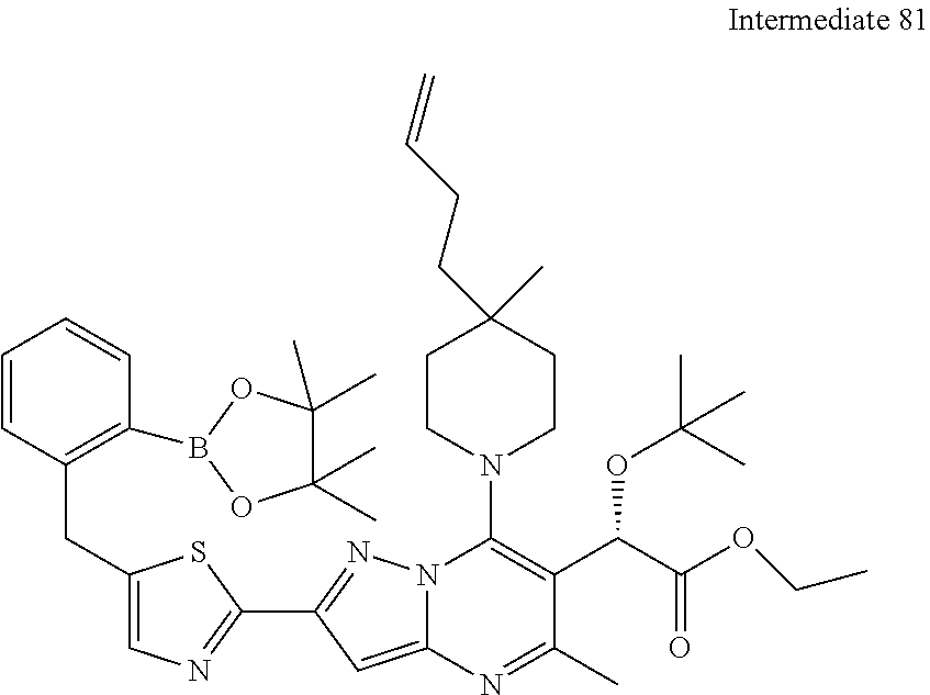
C1=CC(CC2=CN=C(C3=NN4C(=C3)N=C(C)C(C(C(OCC)=O)OC(C)(C)C)=C4N3CCC(C)(CCC=C)CC3)S2)=C(B2OC(C)(C)C(C)(C)O2)C=C1
